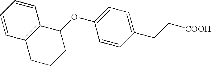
C1(CC[COOH])=CC=C(OC2C3=C(CCC2)C=CC=C3)C=C1
